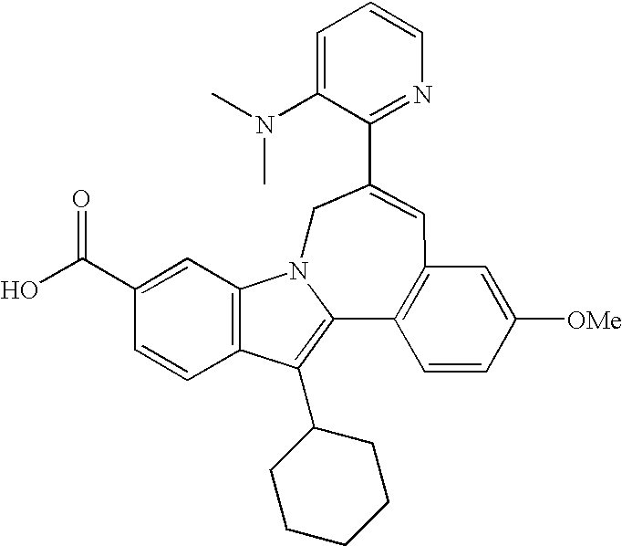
C1=C(N(C)C)C(C2=CC3=C(C4=C(C5CCCCC5)C5=C(C=C(C(O)=O)C=C5)N4C2)C=CC([OMe])=C3)=NC=C1
